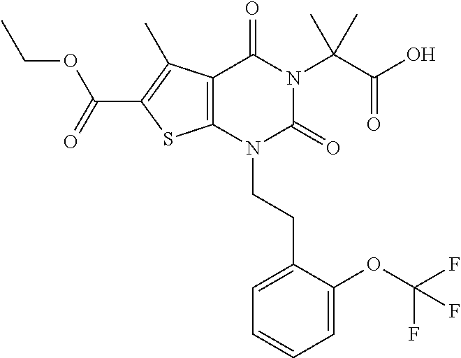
C12=C(N(CCC3=CC=CC=C3OC(F)(F)F)C(=O)N(C(C(O)=O)(C)C)C1=O)SC(C(=O)OCC)=C2C
